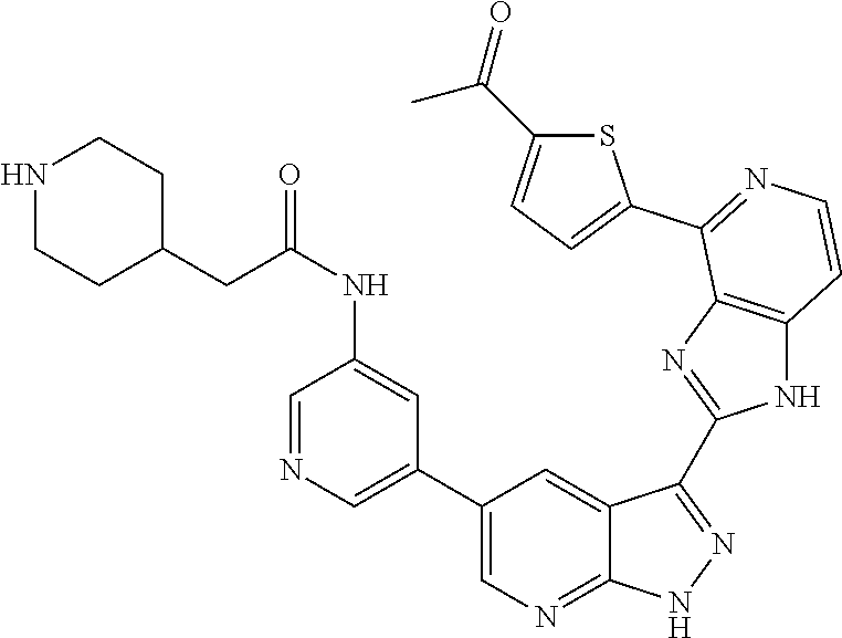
C1=NC=C(C2=CN=C3C(=C2)C(C2=NC4=C(N2)C=CN=C4C2=CC=C(C(=O)C)S2)=N[N H]3)C=C1NC(=O)CC1CCNCC1
